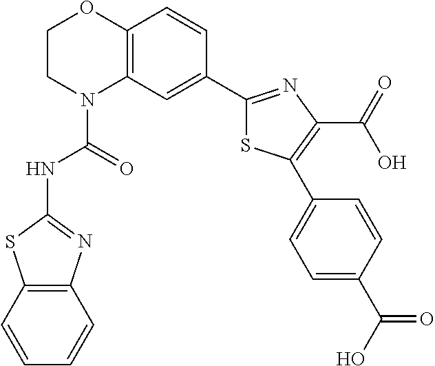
C1CN(C(=O)NC2=NC3=C(S2)C=CC=C3)C2=C(O1)C=CC(C1=NC(C(=O)O)=C(C3=CC=C(C(O)=O)C=C3)S1)=C2
